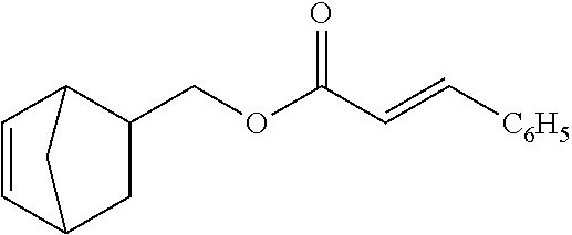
C1=CC2CC(COC(C=C[C6H5])=O)C1C2
